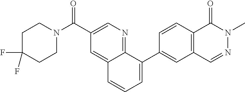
C1C(F)(F)CCN(C(C2=CN=C3C(=C2)C=CC=C3C2=CC3=C(C=C2)C(=O)N(C)N=C3)=O)C1
